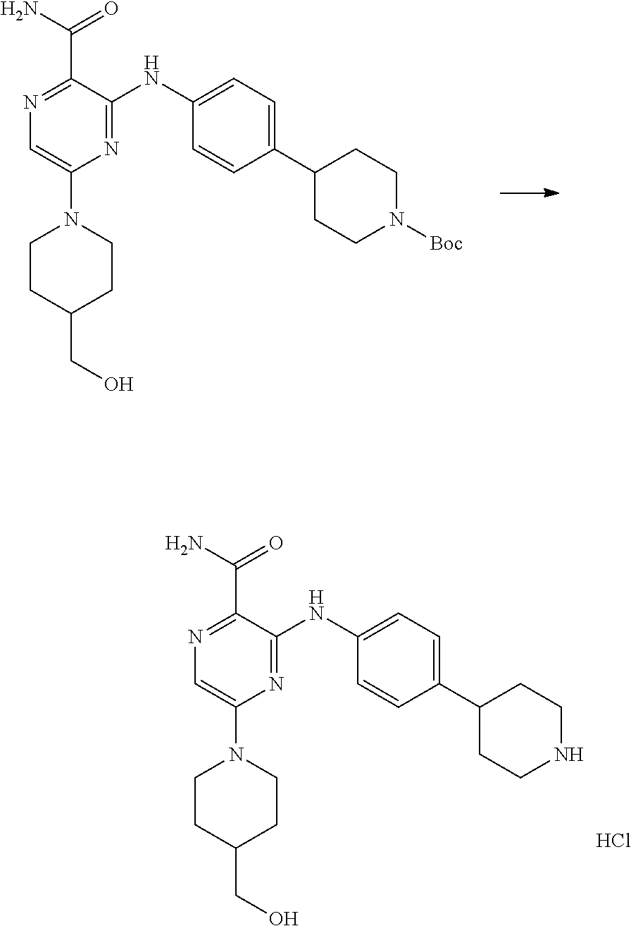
C1=C(N2CCC(CO)CC2)N=C(NC2=CC=C(C3CCN([Boc])CC3)C=C2)C(C(N)=O)=N1.C1=C(N2CCC(CO)CC2)N=C(NC2=CC=C(C3CCNCC3)C=C2)C(C(N)=O)=N1.Cl
